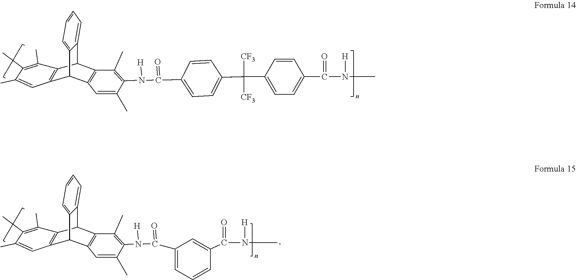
C12=CC=CC=C1C1C3=C(C2C2=C1C=C(C)C(C)=C2C)C(C)=C(N([H])C(=O)C1=CC=C(C([CF3])([CF3])C2=CC=C(C(N([H])C)=O)C=C2)C=C1)C(C)=C3.C12=CC=CC=C1C1C3=C(C2C2=C1C=C(C)C(C)=C2C)C(C)=C(N([H])C(=O)C1=CC=CC(C(N(C)[H])=O)=C1)C(C)=C3
